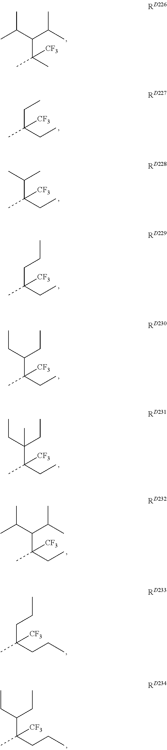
C(C)(C(C(C)C)C(C)([CF3])C)C.C(C)C(CC)([CF3])C.C(C)(C(CC)([CF3])C)C.C(CC)C(CC)([CF3])C.C(CC)(C(CC)([CF3])C)CC.C(CC)(C(CC)([CF3])C)(CC)C.C(C(C)C)(C(CC)([CF3])C)C(C)C.C(CC)C(CCC)([CF3])C.C(CC)(C(CCC)([CF3])C)CC
